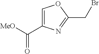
C([MeO])(=O)C1=COC(CBr)=N1
